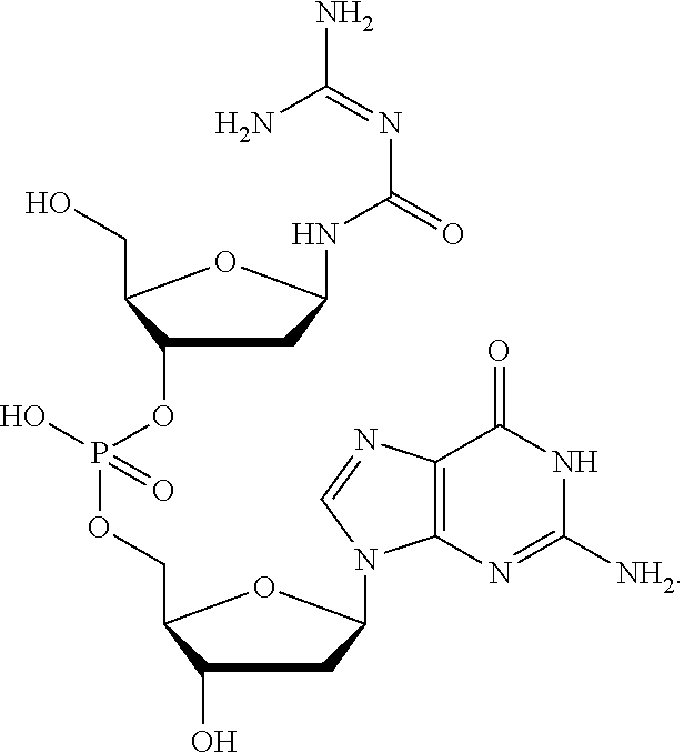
N1C([NH2])=NC2=C(C1=O)N=CN2C1CC(O)C(COP(OC2CC(NC(N=C(N)N)=O)OC2CO)(O)=O)O1
